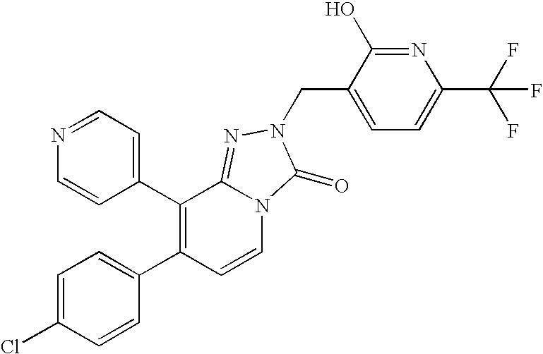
C1(C2=C(C3=CC=C(Cl)C=C3)C=CN3C2=NN(CC2=CC=C(C(F)(F)F)N=C2O)C3=O)=CC=NC=C1
